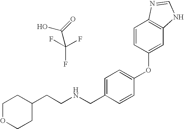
C(NCC1=CC=C(OC2=CC3=C(C=C2)N=CN3)C=C1)CC1CCOCC1.OC(=O)C(F)(F)F
